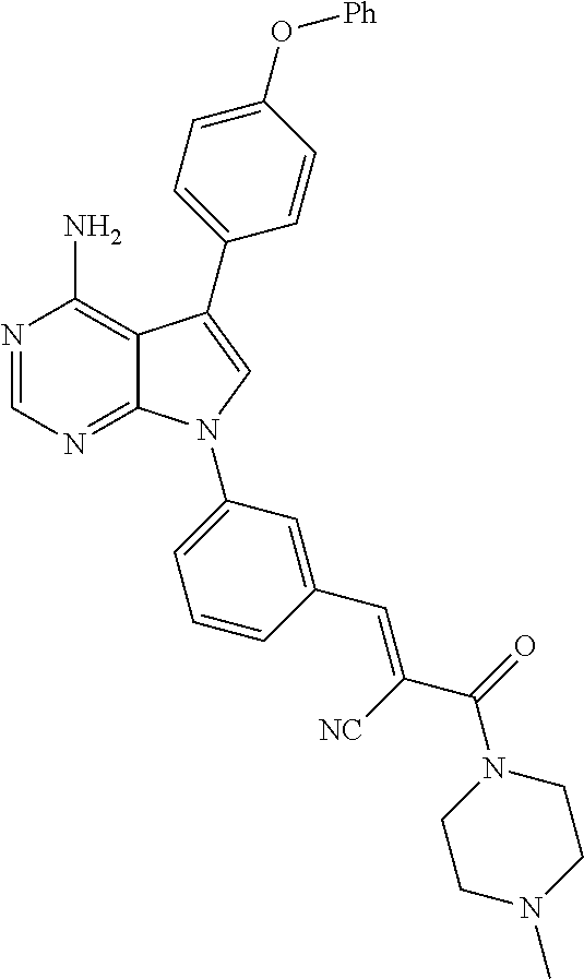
N1=CN=C2C(=C1N)C(C1=CC=C(O[Ph])C=C1)=CN2C1=CC=CC(C=C([NC])C(=O)N2CCN(C)CC2)=C1
